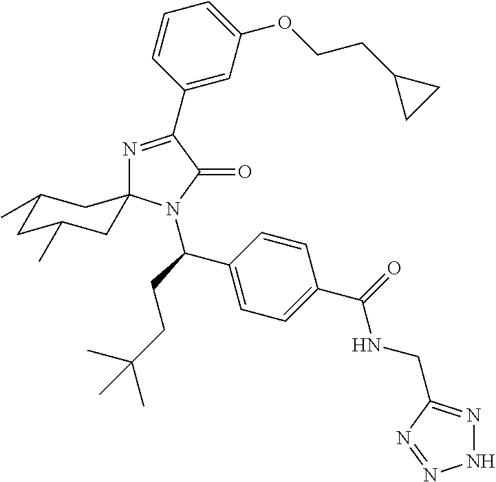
N1=C(C2=CC(OCCC3CC3)=CC=C2)C(=O)N(C(C2=CC=C(C(NCC3=NNN=N3)=O)C=C2)CCC(C)(C)C)C12CC(C)CC(C)C2
